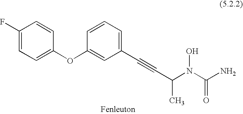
C1(F)=CC=C(OC2=CC(C#CC(C)N(C(N)=O)O)=CC=C2)C=C1
